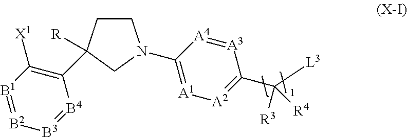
C1CC([R])(C2=C([X1])[B1]=[B2][B3]=[B4]2)CN1C1=[A1][A2]=C(C([L3])([R4])[R3])[A3]=[A4]1
